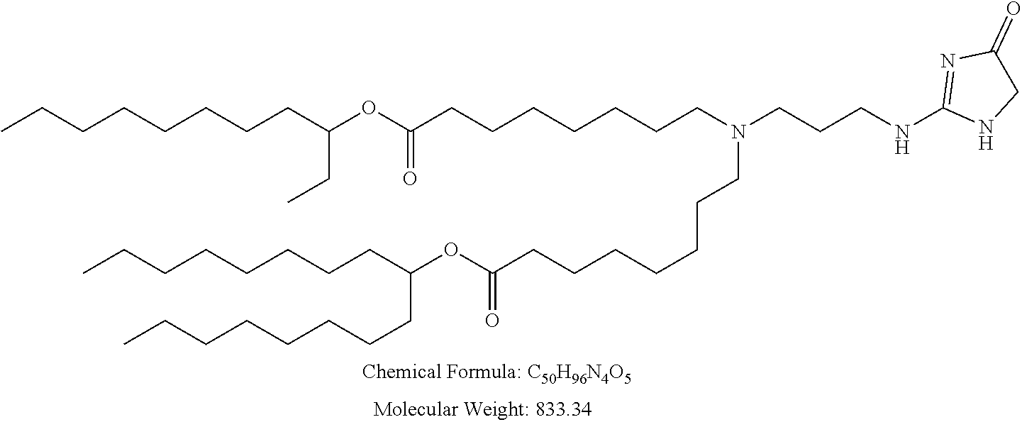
C1(NCCCN(CCCCCCCC(=O)OC(CCCCCCCC)CCCCCCCC)CCCCCCCC(=O)OC(CC)CCCCCCCC)=NC(=O)CN1
